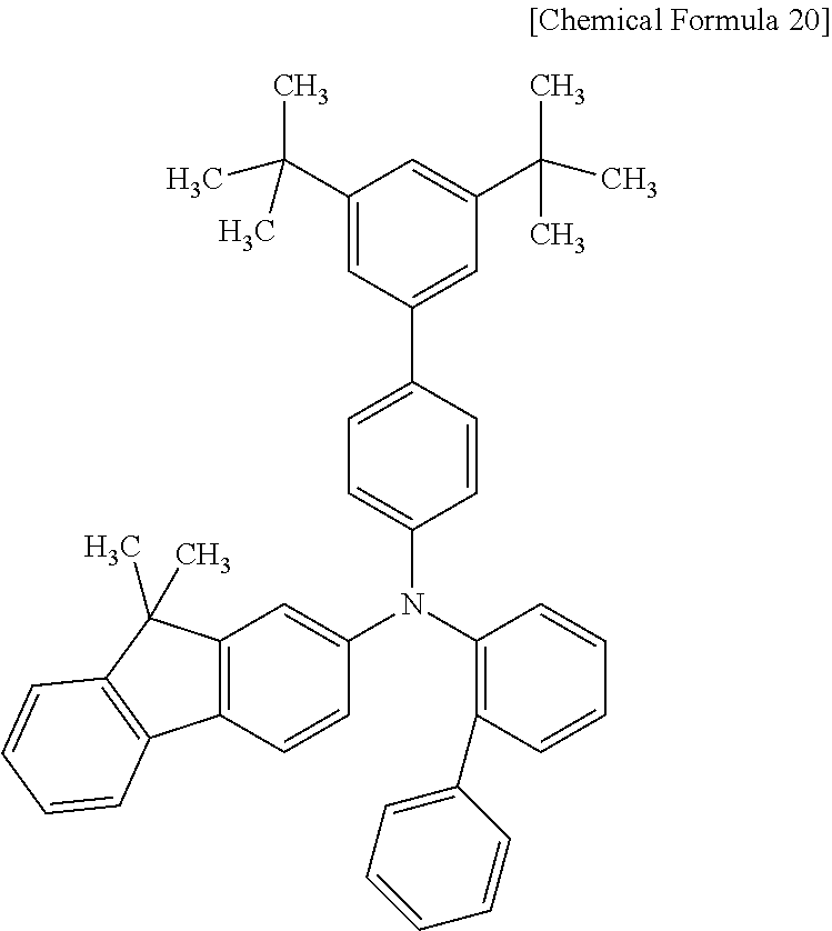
C1(C(C)(C)C)=CC(C2=CC=C(N(C3=C(C4=CC=CC=C4)C=CC=C3)C3=CC4=C(C=C3)C3=C(C4(C)C)C=CC=C3)C=C2)=CC(C(C)(C)C)=C1
